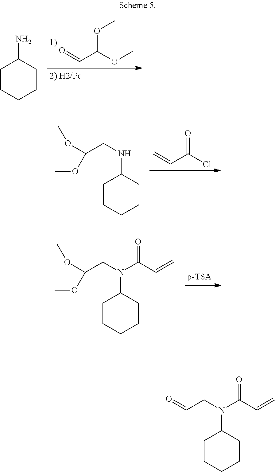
O=CC(OC)OC.C1CCCCC1N.C=CC(=O)Cl.C1CCCCC1NCC(OC)OC.C(=O)(C=C)N(C1CCCCC1)CC(OC)OC.C(=O)(C=C)N(C1CCCCC1)CC=O
